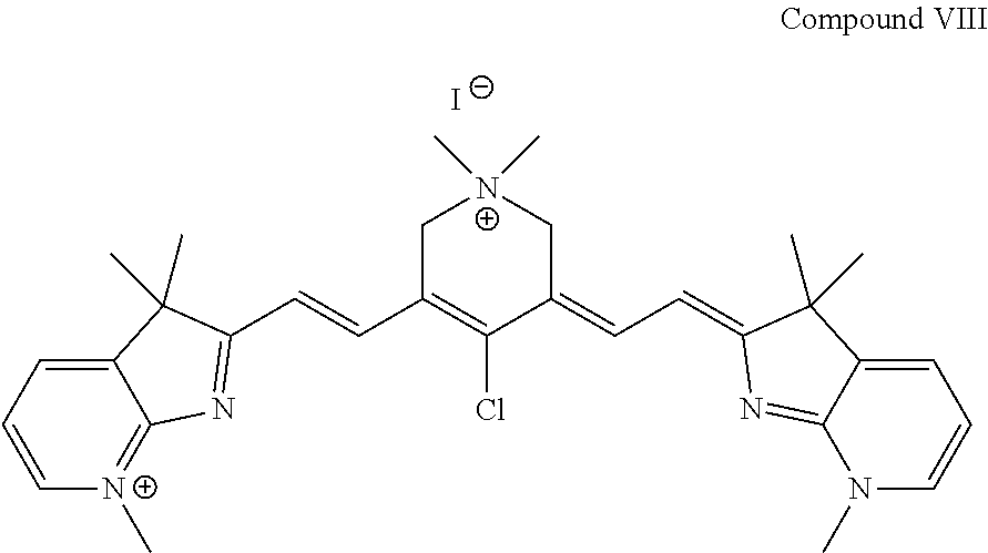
C12=CC=C[N+](C)=C1N=C(C=CC1=C(Cl)C(=CC=C3C(C)(C)C4=CC=CN(C)C4=N3)C[N+](C)(C)C1)C2(C)C.[I-]
